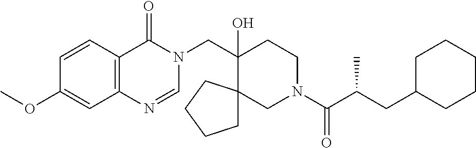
C(C1(O)CCN(C(C(CC2CCCCC2)C)=O)CC12CCCC2)N1C(=O)C2=C(N=C1)C=C(OC)C=C2
